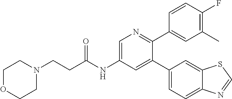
C(NC1=CN=C(C2=CC(C)=C(F)C=C2)C(C2=CC=C3C(=C2)SC=N3)=C1)(=O)CCN1CCOCC1
